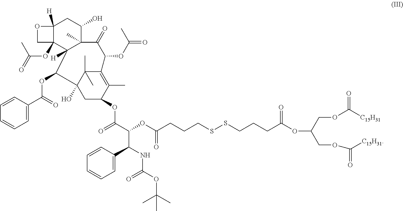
C1C(OC(=O)C(C(C2=CC=CC=C2)NC(=O)OC(C)(C)C)OC(=O)CCCSSCCCC(OC(COC([C15H31])=O)COC([C15H31])=O)=O)C(C)=C2C(C)(C)C1(O)C(OC(C1=CC=CC=C1)=O)C1([H])C(C)(C(=O)C2OC(=O)C)C(O)CC2([H])C1(OC(C)=O)CO2
